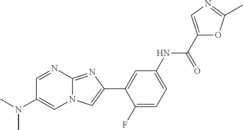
C1=NC2=NC(C3=CC(NC(C4=CN=C(C)O4)=O)=CC=C3F)=CN2C=C1N(C)C
